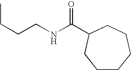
CCCCNC(=O)C1CCCCCC1
